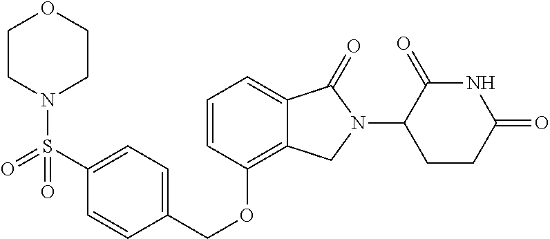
C(OC1=C2C(=CC=C1)C(=O)N(C1C(=O)NC(=O)CC1)C2)C1=CC=C(S(=O)(=O)N2CCOCC2)C=C1
